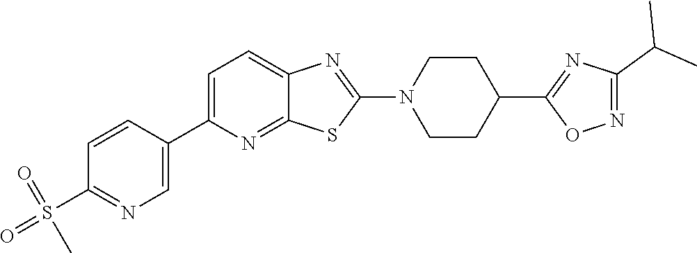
C1=C(C2=CN=C(S(=O)(=O)C)C=C2)N=C2C(=C1)N=C(N1CCC(C3=NC(C(C)C)=NO3)CC1)S2
